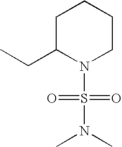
C1C(CC)N(S(=O)(=O)N(C)C)CCC1
